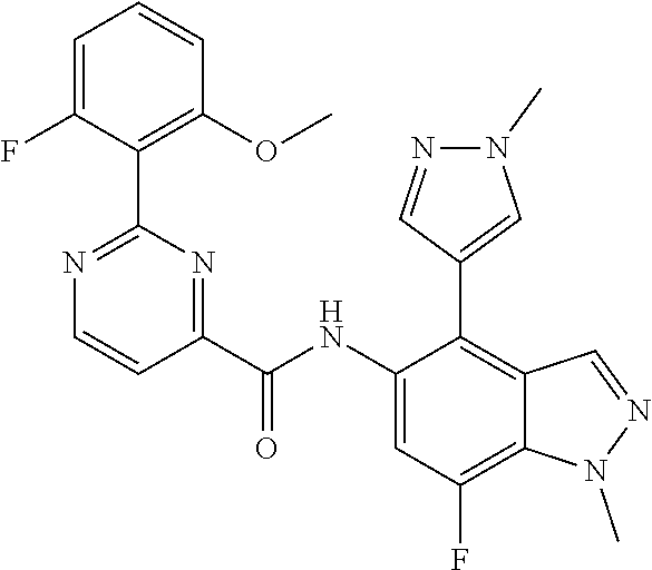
C1(NC(C2=NC(C3=C(OC)C=CC=C3F)=NC=C2)=O)=CC(F)=C2C(=C1C1=CN(C)N=C1)C=NN2C
